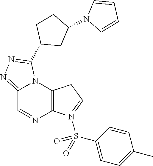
C12=C(N3C(=NN=C3C3CC(N4C=CC=C4)CC3)C=N1)CC=N2S(=O)(C1=CC=C(C)C=C1)=O
